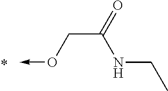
CCNC(=O)CO->C
